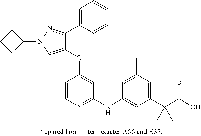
C1(OC2=CC(NC3=CC(C(C(O)=O)(C)C)=CC(C)=C3)=NC=C2)=CN(C2CCC2)N=C1C1=CC=CC=C1
